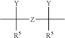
CC([Y])([R5])[Z]C([Y])([R5])C
